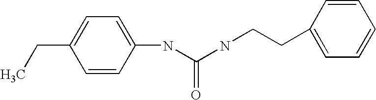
C1=CC(NC(NCCC2=CC=CC=C2)=O)=CC=C1CC
